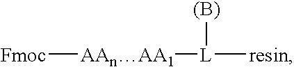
[Fmoc][AAnAA1][L]([resin])[(B)]
